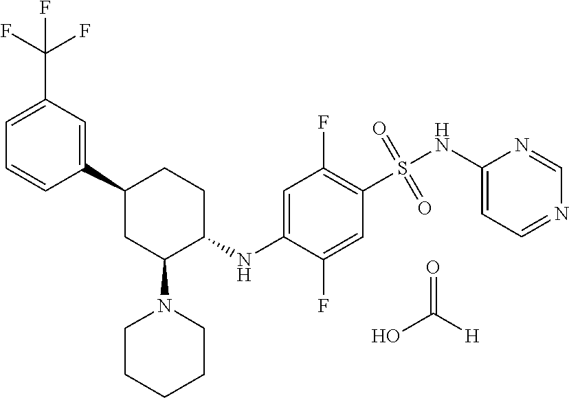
O=C([H])O.C1(C2CC(N3CCCCC3)C(NC3=CC(F)=C(S(NC4=CC=NC=N4)(=O)=O)C=C3F)CC2)=CC(C(F)(F)F)=CC=C1
